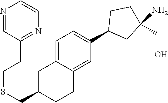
C1=C2C(=CC(C3CC(N)(CO)CC3)=C1)CCC(CSCCC1=NC=CN=C1)C2
